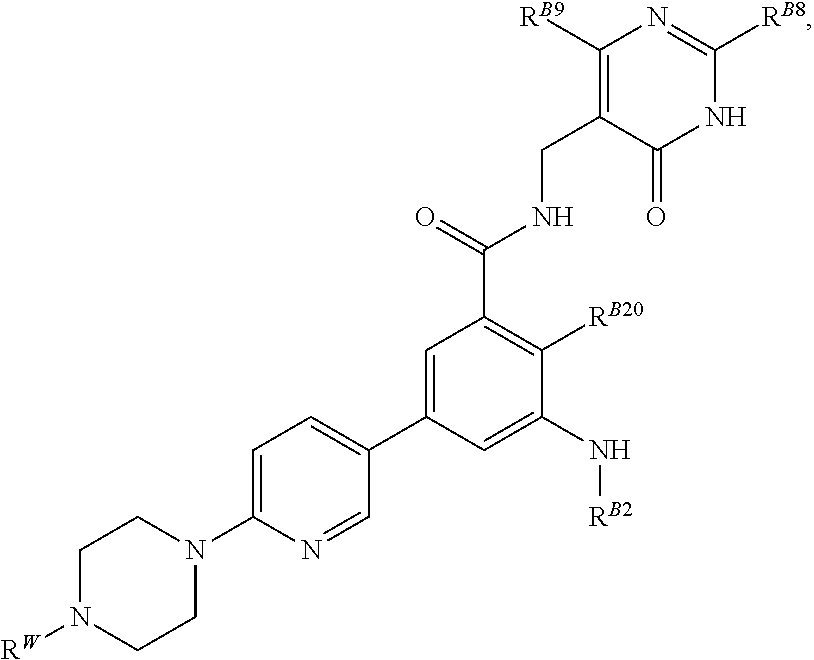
C1=C(C2=CC=C(N3CCN([RW])CC3)N=C2)C=C(N[RB2])C([RB20])=C1C(=O)NCC1=C([RB9])N=C([RB8])NC1=O
